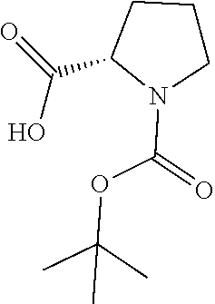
OC(C1N(C(=O)OC(C)(C)C)CCC1)=O
